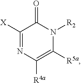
N1=C([X])C(=O)N([R2])C([R5a])=C1[R4a]
